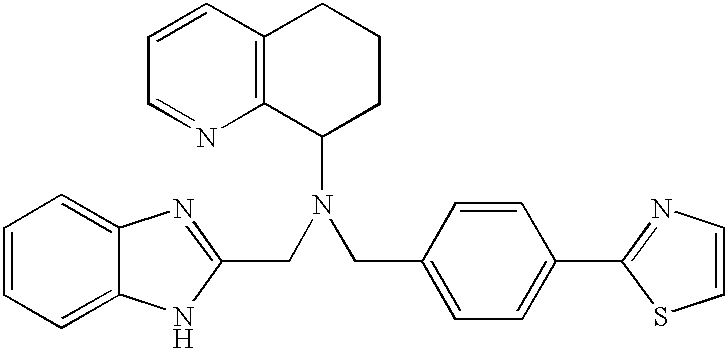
N(C1CCCC2=C1N=CC=C2)(CC1=NC2=CC=CC=C2N1)CC1=CC=C(C2=NC=CS2)C=C1
